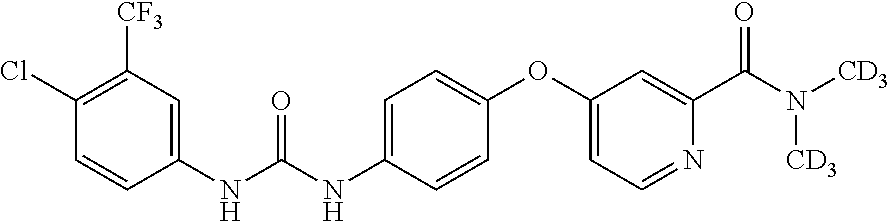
C1(NC(=O)NC2=CC=C(OC3=CC=NC(C(=O)N([CD3])[CD3])=C3)C=C2)=CC([CF3])=C(Cl)C=C1
